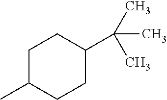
C1C(C)CCC(C(C)(C)C)C1
